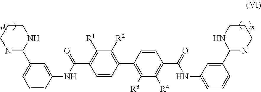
C1(NC(C2=C([R1])C([R2])=C(C3=C([R3])C([R4])=C(C(=O)NC4=CC=CC(C5=NCCCN5)=C4)C=C3)C=C2)=O)=CC(C2=NCCCN2)=CC=C1
